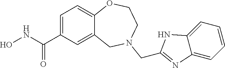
C1=C(C(NO)=O)C=C2C(=C1)OCCN(CC1=NC3=CC=CC=C3N1)C2
